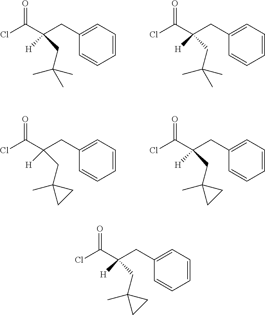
C1=C(CC(C(Cl)=O)([H])CC(C)(C)C)C=CC=C1.C1=C(CC(C(Cl)=O)([H])CC(C)(C)C)C=CC=C1.C1=C(CC(C(Cl)=O)([H])CC2(C)CC2)C=CC=C1.C1=C(CC(C(Cl)=O)([H])CC2(C)CC2)C=CC=C1.C1=C(CC(C(Cl)=O)([H])CC2(C)CC2)C=CC=C1
